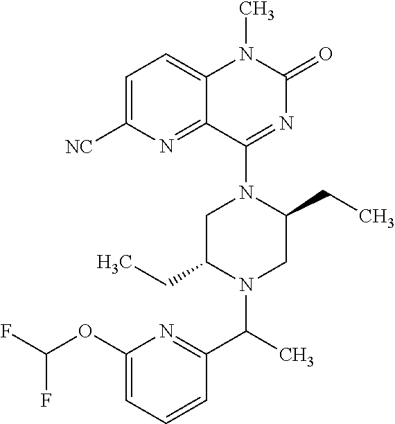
C1=C([NC])N=C2C(=C1)N(C)C(=O)N=C2N1C(CC)CN(C(C2=NC(OC(F)F)=CC=C2)C)C(CC)C1
